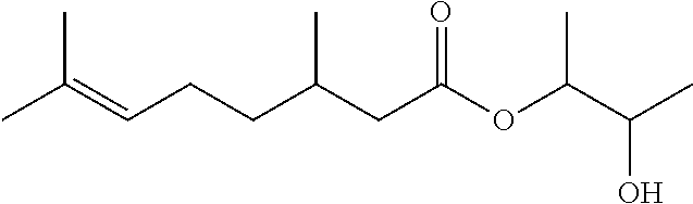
CC(=CCCC(CC(OC(C(C)O)C)=O)C)C
